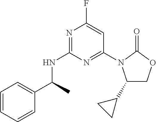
N(C1=NC(F)=CC(N2C(C3CC3)COC2=O)=N1)C(C1=CC=CC=C1)C
